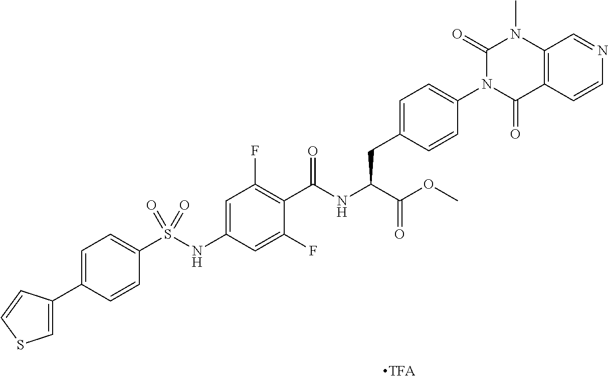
C12=C(C=CN=C1)C(=O)N(C1=CC=C(CC(C(=O)OC)NC(=O)C3=C(F)C=C(NS(C4=CC=C(C5=CSC=C5)C=C4)(=O)=O)C=C3F)C=C1)C(=O)N2C
